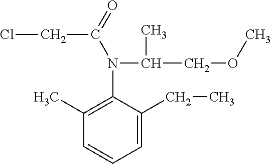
C1=C(CC)C(N(C(COC)C)C(=O)CCl)=C(C)C=C1
